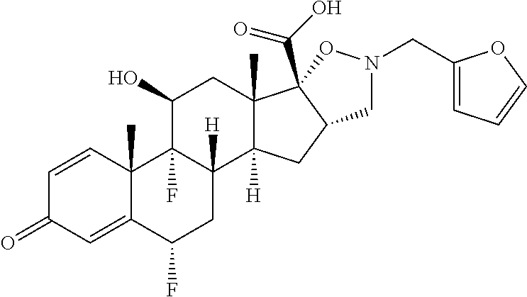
C1=CC2(C)C(=CC1=O)C(F)CC1([H])C2(F)C(O)CC2(C)C1([H])CC1C2(C(O)=O)ON(CC2=CC=CO2)C1
